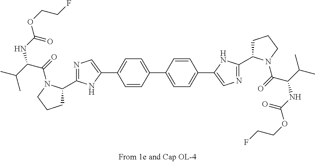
C1(C2=CC=C(C3=CN=C(C4CCCN4C(=O)C(NC(OCCF)=O)C(C)C)N3)C=C2)=CC=C(C2=CN=C(C3CCCN3C(=O)C(NC(OCCF)=O)C(C)C)N2)C=C1
